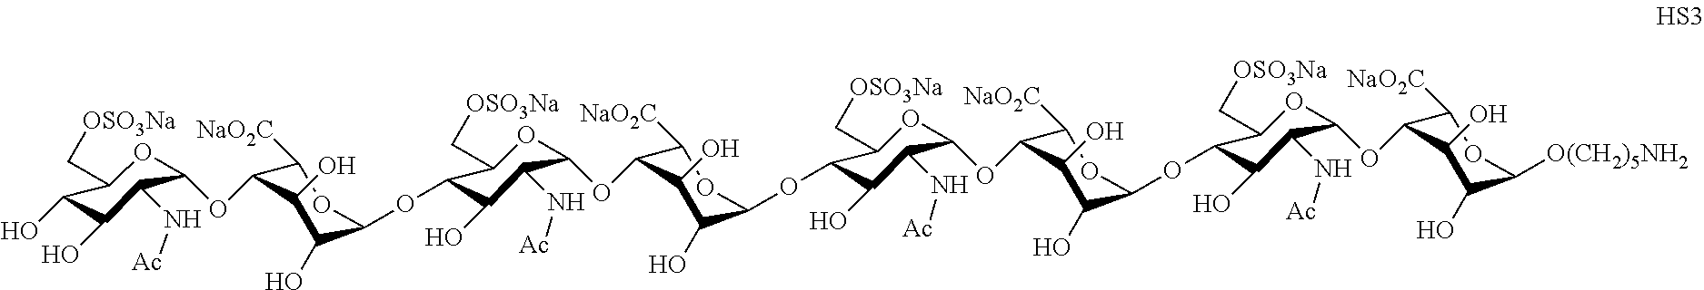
C1([NaO2C])C(OC2OC(C[OSO3Na])C(O)C(O)C2N[Ac])C(O)C(O)C(OC2C(C[OSO3Na])OC(OC3C([NaO2C])OC(OC4C(C[OSO3Na])OC(OC5C([NaO2C])OC(OC6C(C[OSO3Na])OC(OC7C([NaO2C])OC([O(CH2)5NH2])C(O)C7O)C(N[Ac])C6O)C(O)C5O)C(N[Ac])C4O)C(O)C3O)C(N[Ac])C2O)O1
